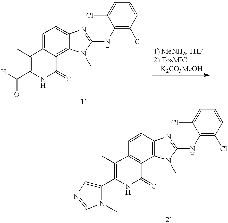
[H]C(C1=C(C)C2=CC=C3C(=C2C(=O)N1)N(C)C(NC1=C(Cl)C=CC=C1Cl)=N3)=O.C1(C2=C(C)C3=C(C(=O)N2)C2=C(C=C3)N=C(NC3=C(Cl)C=CC=C3Cl)N2C)=CN=CN1C
